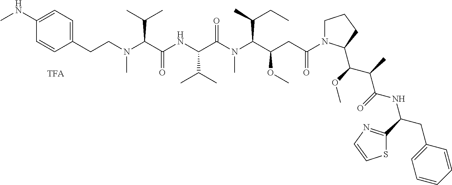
C1(CCN(C(C(NC(C(N(C(C(CC(N2CCCC2C(C(C(NC(C2=NC=CS2)CC2=CC=CC=C2)=O)C)OC)=O)OC)C(C)CC)C)=O)C(C)C)=O)C(C)C)C)=CC=C(NC)C=C1
